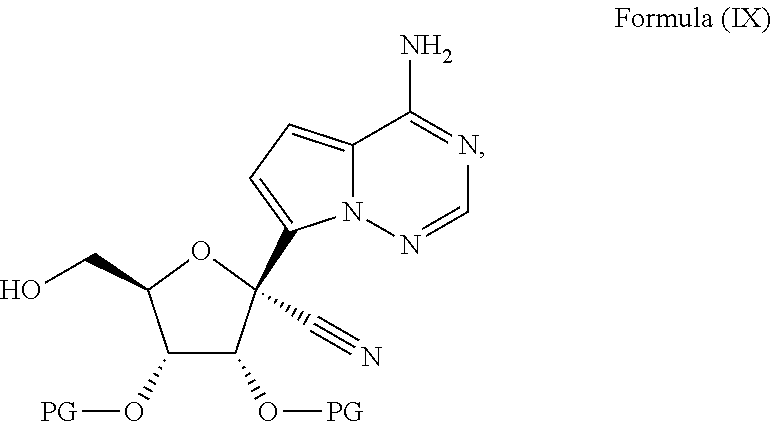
N12C(=CC=C1C1(C#N)C(O[PG])C(O[PG])C(CO)O1)C(N)=NC=N2
